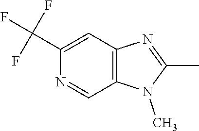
C12=C(C=C(C(F)(F)F)N=C1)N=C(C)N2C
